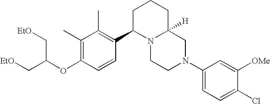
C1(C)=C(OC(C[EtO])C[EtO])C=CC(C2N3C([H])(CCC2)CN(C2=CC=C(Cl)C([OMe])=C2)CC3)=C1C
